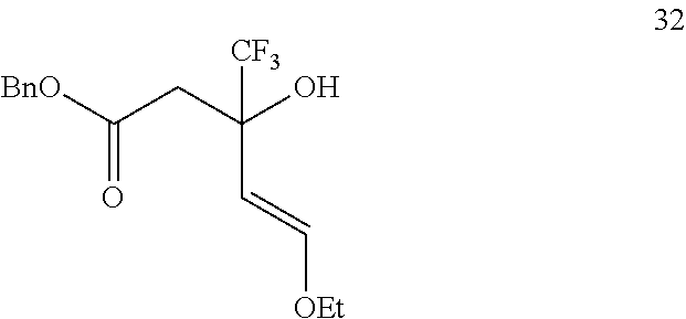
[BnO]C(CC(O)([CF3])C=C[OEt])=O
